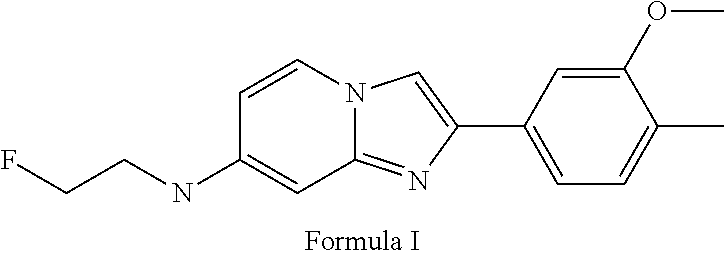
N12C(=NC(C3=CC=C(C)C(OC)=C3)=C1)C=C(NCCF)C=C2
